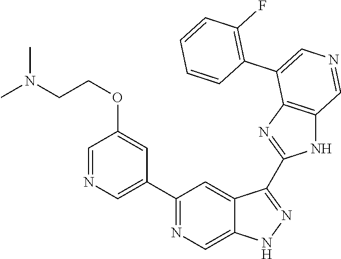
C1(C2=CN=CC(OCCN(C)C)=C2)=NC=C2C(=C1)C(C1=NC3=C(N1)C=NC=C3C1=C(F)C=CC=C1)=NN2
